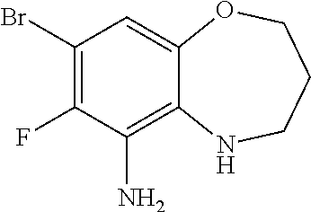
C1(Br)=C(F)C(N)=C2C(=C1)OCCCN2
